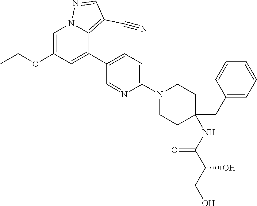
C1(N2CCC(CC3=CC=CC=C3)(NC(C(CO)O)=O)CC2)=CC=C(C2=CC(OCC)=CN3C2=C(C#N)C=N3)C=N1
